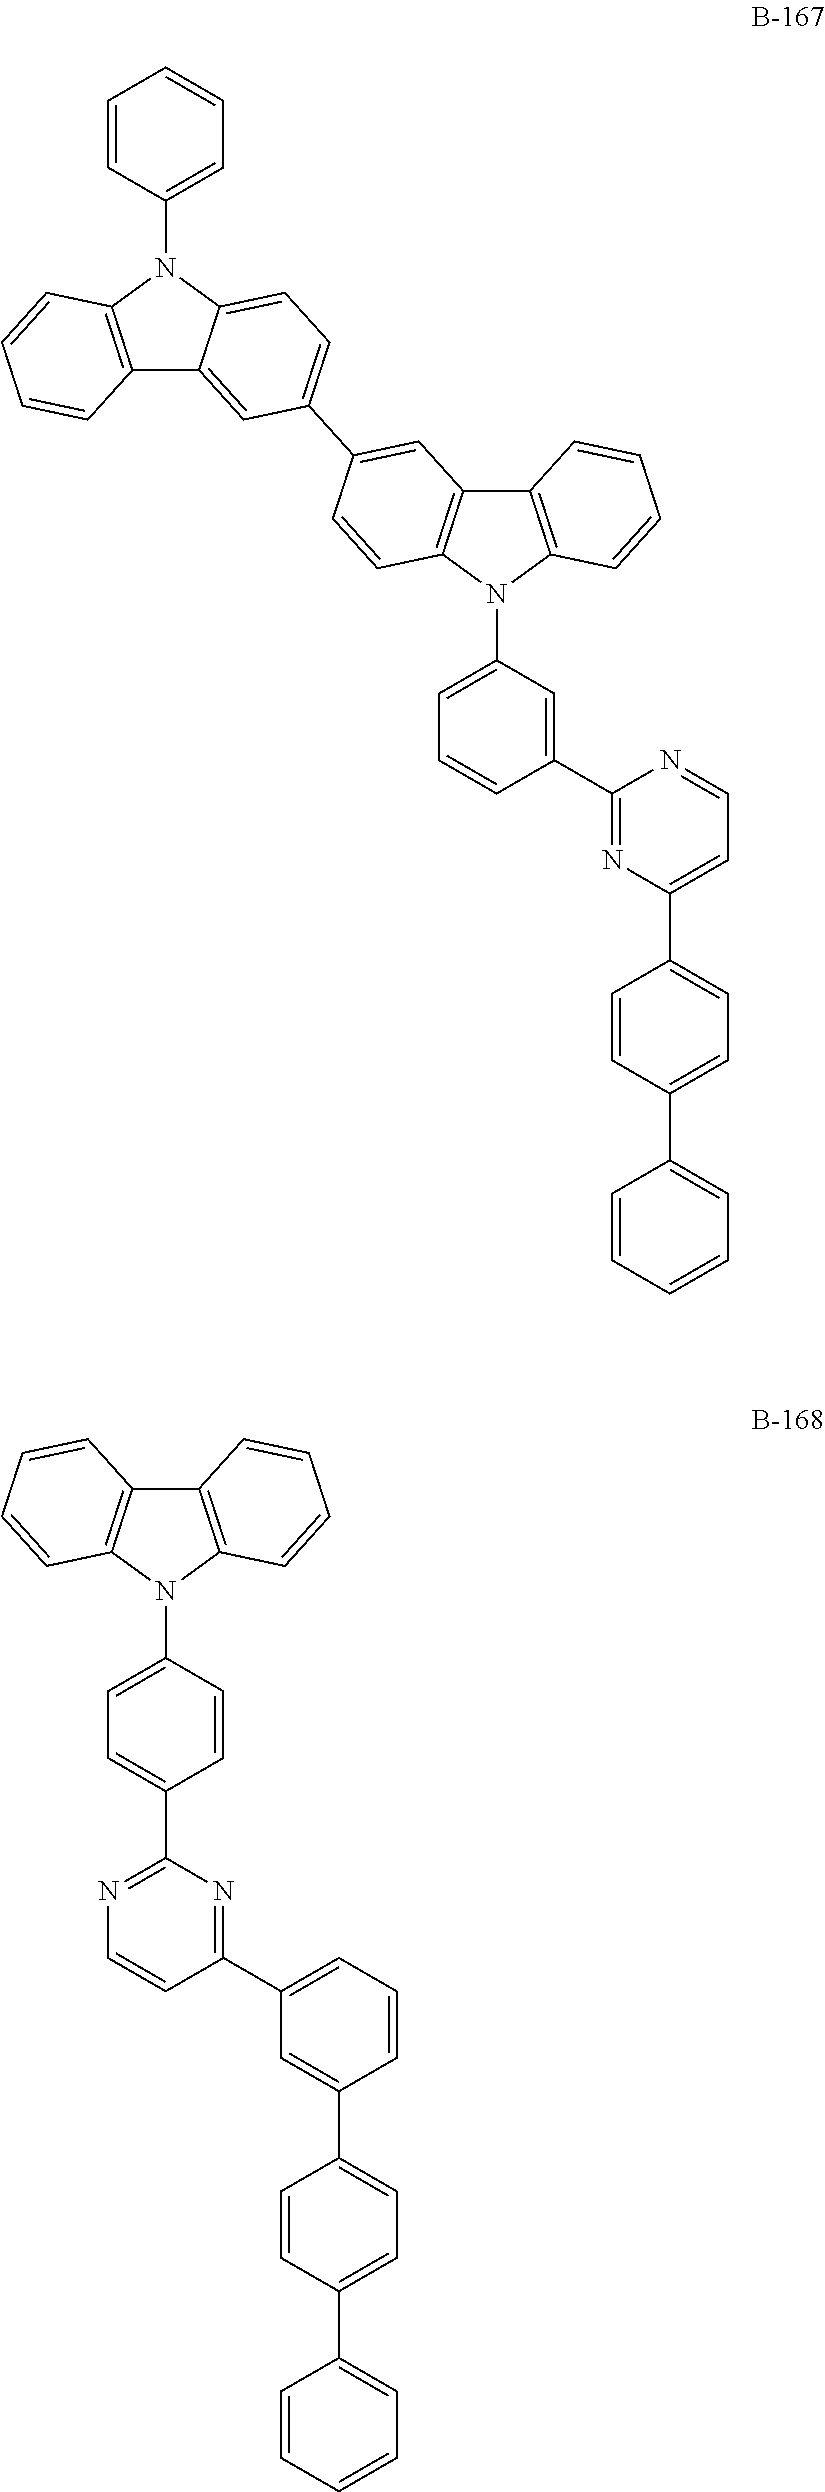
C12=C(N(C3=CC=CC=C3)C3=CC=C(C4=CC5=C(N(C6=CC=CC(C7=NC(C8=CC=C(C9=CC=CC=C9)C=C8)=CC=N7)=C6)C6=C5C=CC=C6)C=C4)C=C13)C=CC=C2.C12=C(N(C3=CC=C(C4=NC=CC(C5=CC=CC(C6=CC=C(C7=CC=CC=C7)C=C6)=C5)=N4)C=C3)C3=C1C=CC=C3)C=CC=C2
